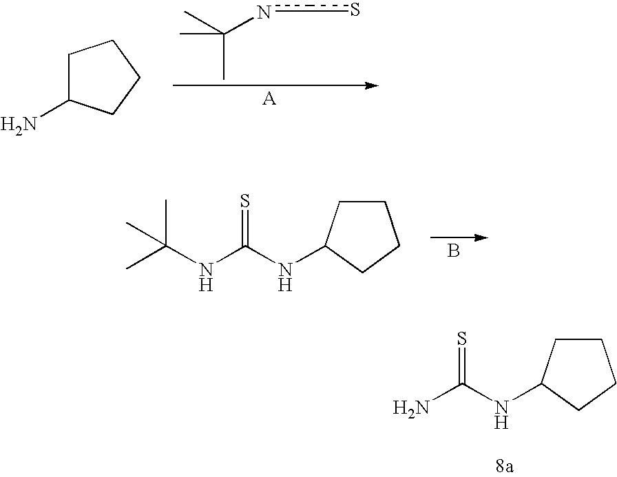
C1C(N)CCC1.n(cs)C(C)(C)C.C1CC(NC(NC(C)(C)C)=S)CC1.B.C1CC(NC(N)=S)CC1
